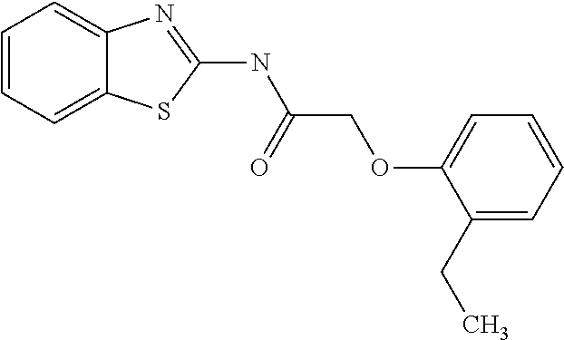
C1=CC=C2C(=C1)N=C(NC(COC1=CC=CC=C1CC)=O)S2
